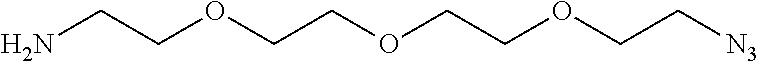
C(COCCOCCOCC[N3])N
